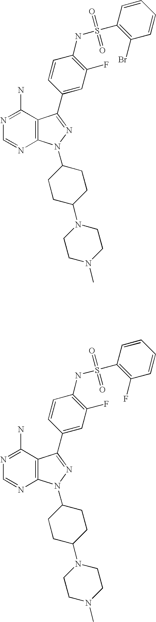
N1=C(N)C2=C(N=C1)N(C1CCC(N3CCN(C)CC3)CC1)N=C2C1=CC(F)=C(NS(C2=C(F)C=CC=C2)(=O)=O)C=C1.N1=C(N)C2=C(N=C1)N(C1CCC(N3CCN(C)CC3)CC1)N=C2C1=CC(F)=C(NS(C2=C(Br)C=CC=C2)(=O)=O)C=C1
